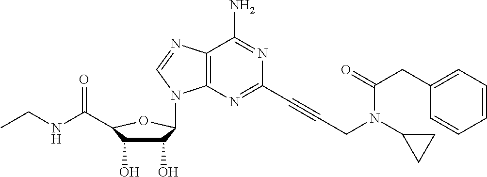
C12=C(N=C(C#CCN(C3CC3)C(CC3=CC=CC=C3)=O)N=C1N)N(C1C(O)C(O)C(C(=O)NCC)O1)C=N2
